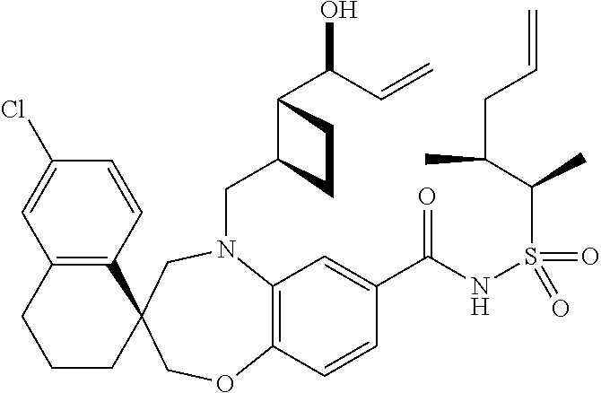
C12=C(C=CC(Cl)=C1)C1(CCC2)CN(CC2C(C(C=C)O)CC2)C2=C(C=CC(C(NS(C(C(CC=C)C)C)(=O)=O)=O)=C2)OC1
